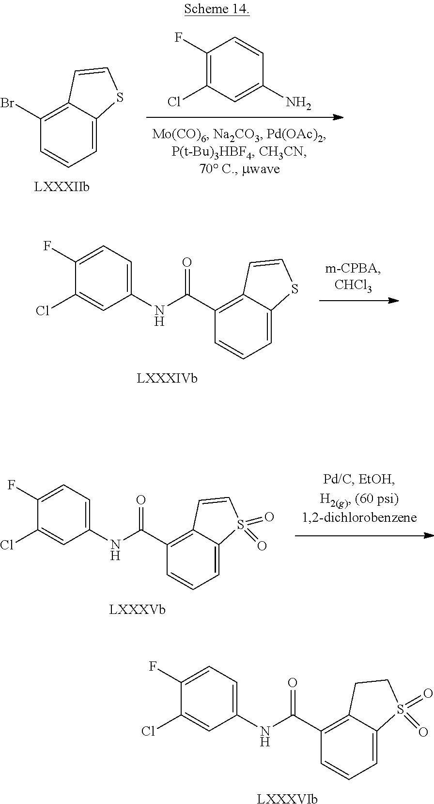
C1(F)=C(Cl)C=C(N)C=C1.BrC1=C2C(=CC=C1)SC=C2.[LXXXIIb].C(C1=C2C(=CC=C1)SC=C2)(NC1=CC=C(F)C(Cl)=C1)=O.[LXXXIVb].C(C1=C2C(=CC=C1)S(=O)(=O)CC2)(NC1=CC=C(F)C(Cl)=C1)=O.[LXXXVIb].C(C1=C2C(=CC=C1)S(=O)(=O)C=C2)(NC1=CC=C(F)C(Cl)=C1)=O.[LXXXVb]
